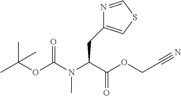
CC(OC(N(C(C(OCC#N)=O)CC1=CSC=N1)C)=O)(C)C
